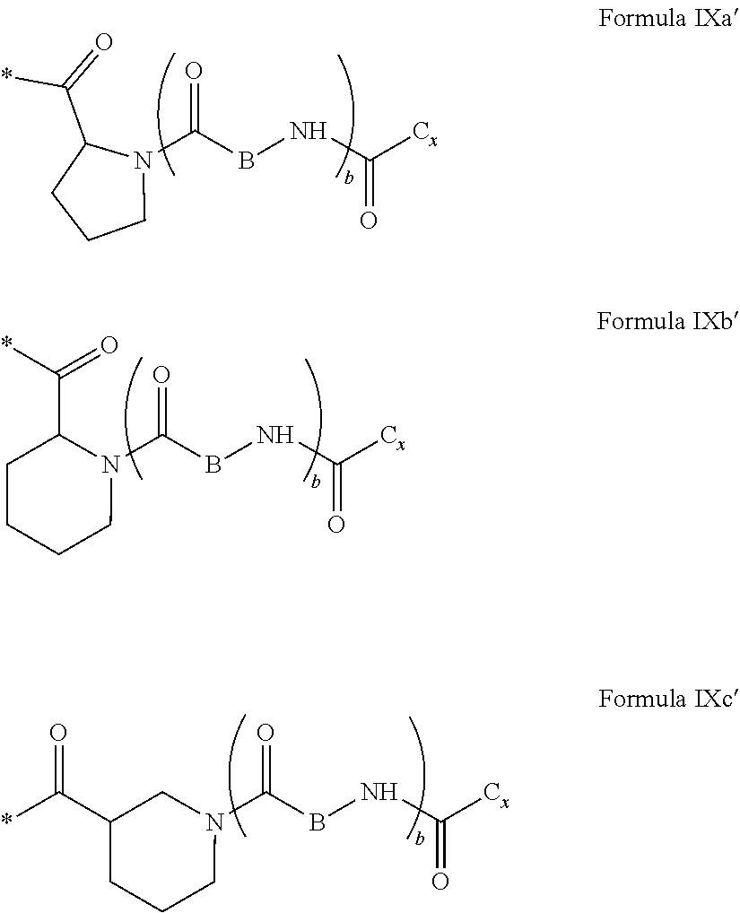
C1CCN(C(BNC([Cx])=O)=O)C1C(=O)*.N1(C(BNC([Cx])=O)=O)C(C(*)=O)CCCC1.N1(C(BNC([Cx])=O)=O)CC(C(*)=O)CCC1
